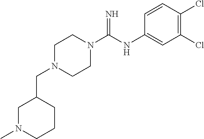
C1N(C)CCCC1CN1CCN(C(NC2=CC(Cl)=C(Cl)C=C2)=N)CC1
